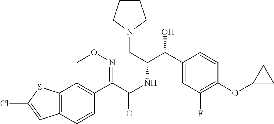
C12=C(C=CC3=C1CON=C3C(NC(C(C1=CC(F)=C(OC3CC3)C=C1)O)CN1CCCC1)=O)C=C(Cl)S2
